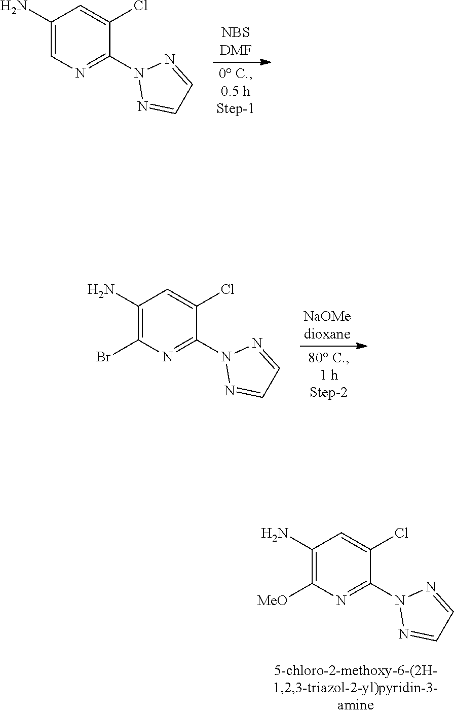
C1(N)=CN=C(N2N=CC=N2)C(Cl)=C1.C1(N)=C(Br)N=C(N2N=CC=N2)C(Cl)=C1.C1(N)=C([MeO])N=C(N2N=CC=N2)C(Cl)=C1
